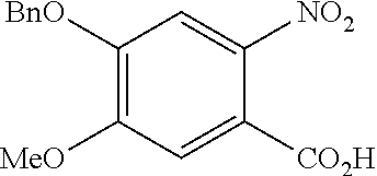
C1([BnO])=C([MeO])C=C([CO2H])C([NO2])=C1
